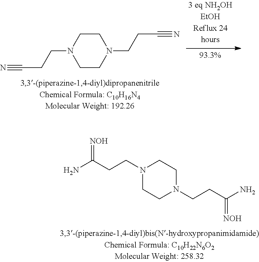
N1(CCC(N)=[NOH])CCN(CCC(N)=[NOH])CC1.C1CN(CCC#N)CCN1CCC#N
